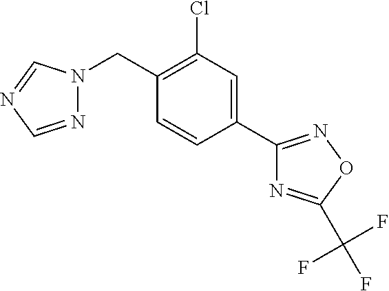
N1=CN=CN1CC1=C(Cl)C=C(C2=NOC(C(F)(F)F)=N2)C=C1
